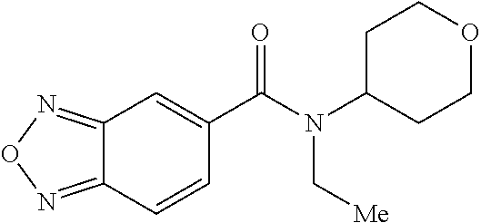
C1C(N(C(C2=CC3=NON=C3C=C2)=O)C[Me])CCOC1
